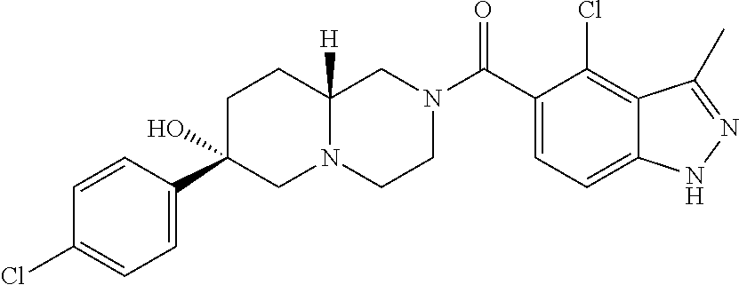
C12=CC=C(C(N3CCN4C([H])(C3)CCC(C3=CC=C(Cl)C=C3)(O)C4)=O)C(Cl)=C1C(C)=NN2
